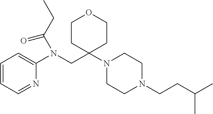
C1=CC=NC(N(CC2(N3CCN(CCC(C)C)CC3)CCOCC2)C(CC)=O)=C1
